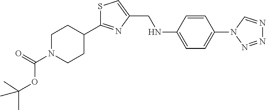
C1N(C(=O)OC(C)(C)C)CCC(C2=NC(CNC3=CC=C(N4C=NN=N4)C=C3)=CS2)C1
